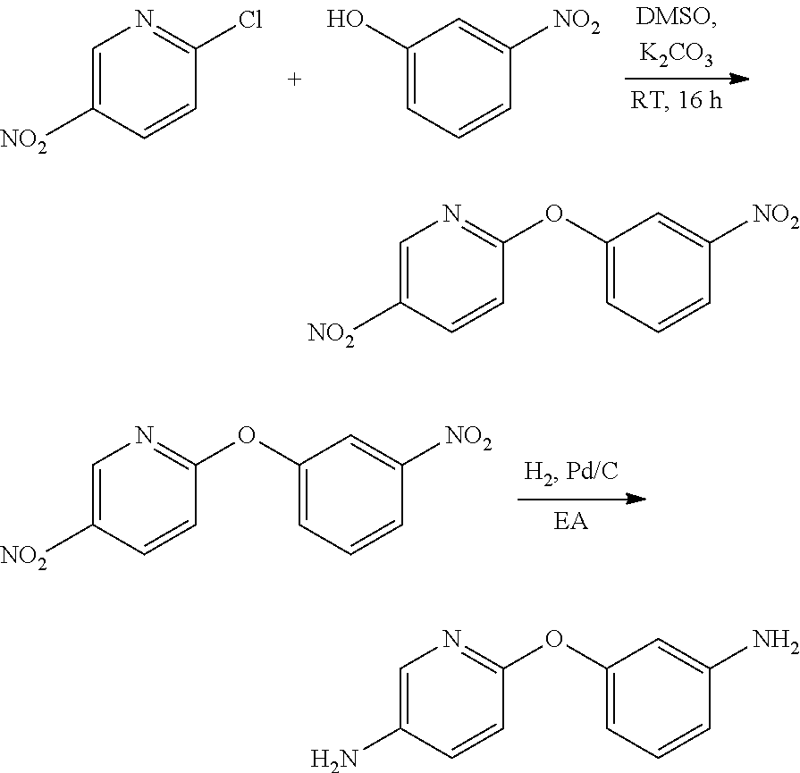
C1=C([NO2])C=CC(OC2=CC=CC([NO2])=C2)=N1.C1=C(N)C=CC(OC2=CC=CC(N)=C2)=N1.C1=C([NO2])C=CC(Cl)=N1.C1(O)=CC=CC([NO2])=C1.C1=C([NO2])C=CC(OC2=CC=CC([NO2])=C2)=N1
